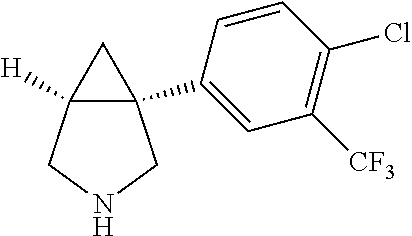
C1([CF3])=C(Cl)C=CC(C23CC2([H])CNC3)=C1
